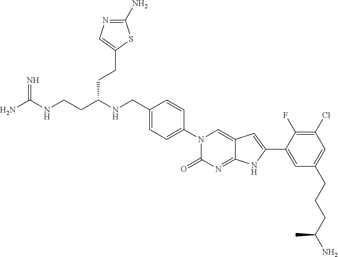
NC(NCCC(NCC1=CC=C(N2C(=O)N=C3C(=C2)C=C(C2=CC(CCCC(N)C)=CC(Cl)=C2F)N3)C=C1)CCC1=CN=C(N)S1)=N
